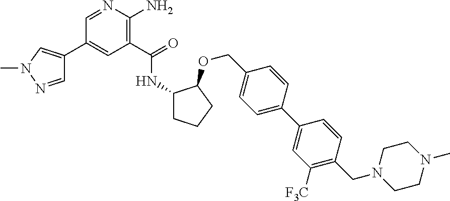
C1(C(=O)NC2CCCC2OCC2=CC=C(C3=CC([F3C])=C(CN4CCN(C)CC4)C=C3)C=C2)=C(N)N=CC(C2=CN(C)N=C2)=C1
